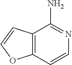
C12=C(C=CN=C1N)OC=C2
